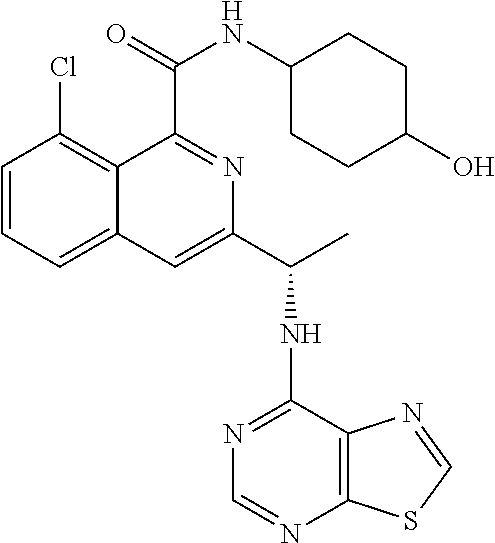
C1=CC=C2C(=C1Cl)C(C(=O)NC1CCC(O)CC1)=NC(C(C)NC1=NC=NC3=C1N=CS3)=C2
